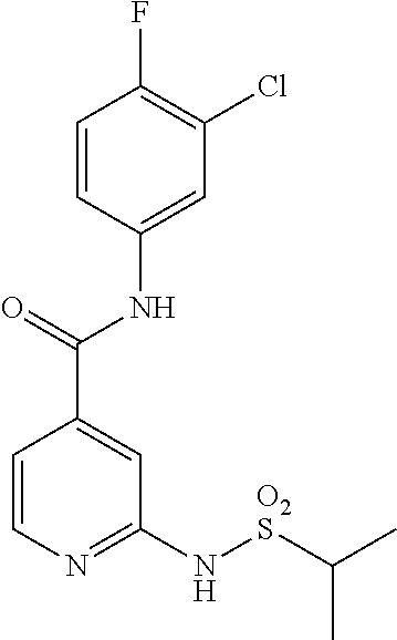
C1=CN=C(N[O2S]C(C)C)C=C1C(=O)NC1=CC(Cl)=C(F)C=C1
